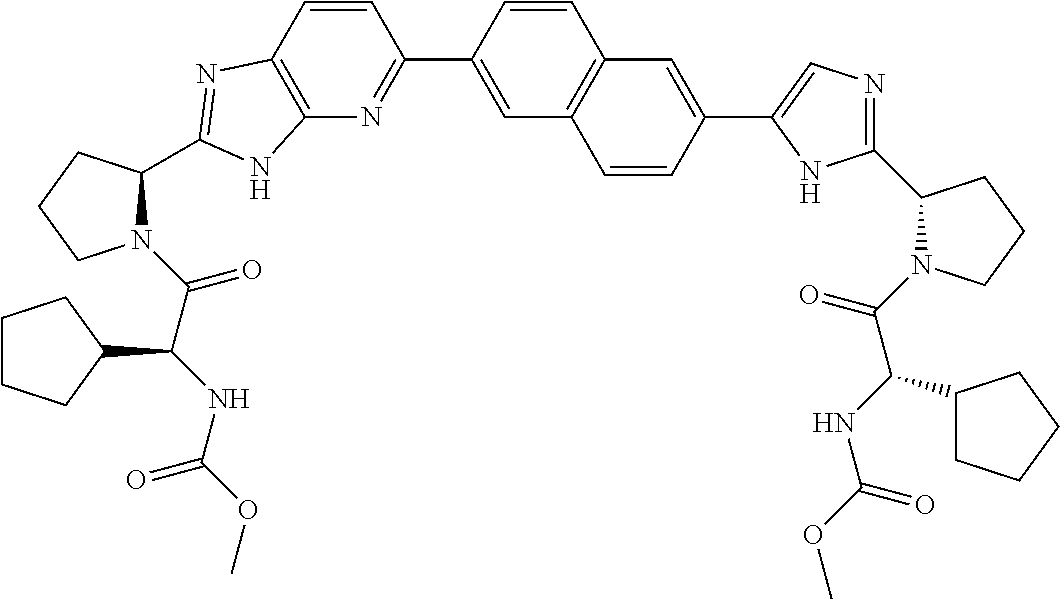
C1(C2=NC3=C(C=C2)N=C(C2N(C(C(NC(OC)=O)C4CCCC4)=O)CCC2)N3)=CC2=C(C=C1)C=C(C1=CN=C(C3N(C(C(NC(OC)=O)C4CCCC4)=O)CCC3)N1)C=C2
